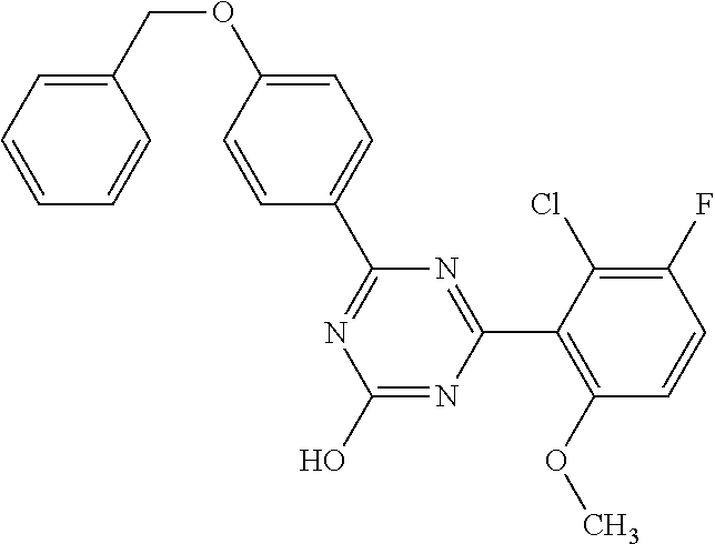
N1=C(C2=CC=C(OCC3=CC=CC=C3)C=C2)N=C(C2=C(OC)C=CC(F)=C2Cl)N=C1O
